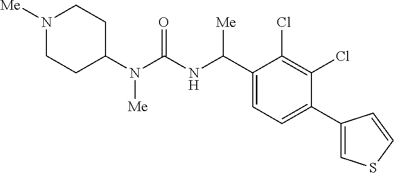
C1(N(C(NC(C2=CC=C(C3=CSC=C3)C(Cl)=C2Cl)[Me])=O)[Me])CCN([Me])CC1
